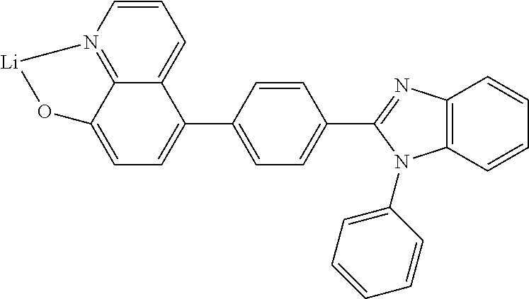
C1=CN2=C3C(=C1)C(C1=CC=C(C4=NC5=C(N4C4=CC=CC=C4)C=CC=C5)C=C1)=CC=C3O[Li]2
